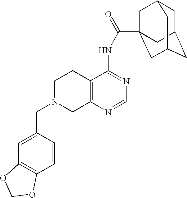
C1N(CC2=CC3=C(C=C2)OCO3)CC2=C(C1)C(NC(=O)C13CC4CC(CC(C1)C4)C3)=NC=N2
